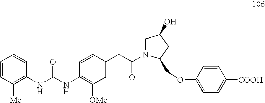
C1=CC([Me])=C(NC(NC2=C([OMe])C=C(CC(=O)N3CC(O)CC3COC3=CC=C([COOH])C=C3)C=C2)=O)C=C1
